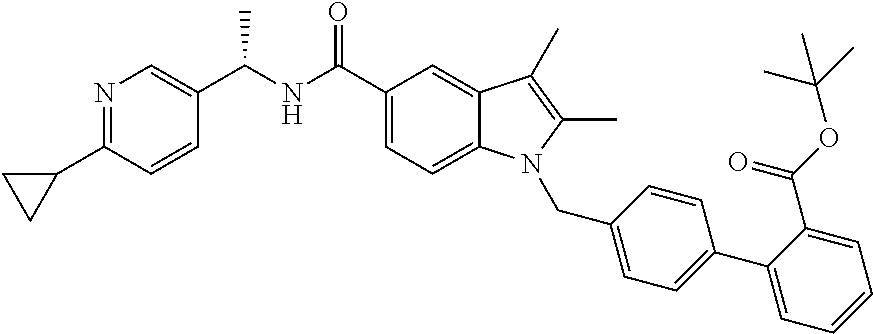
N1=C(C2CC2)C=CC(C(NC(C2=CC=C3C(=C2)C(C)=C(C)N3CC2=CC=C(C3=CC=CC=C3C(OC(C)(C)C)=O)C=C2)=O)C)=C1
